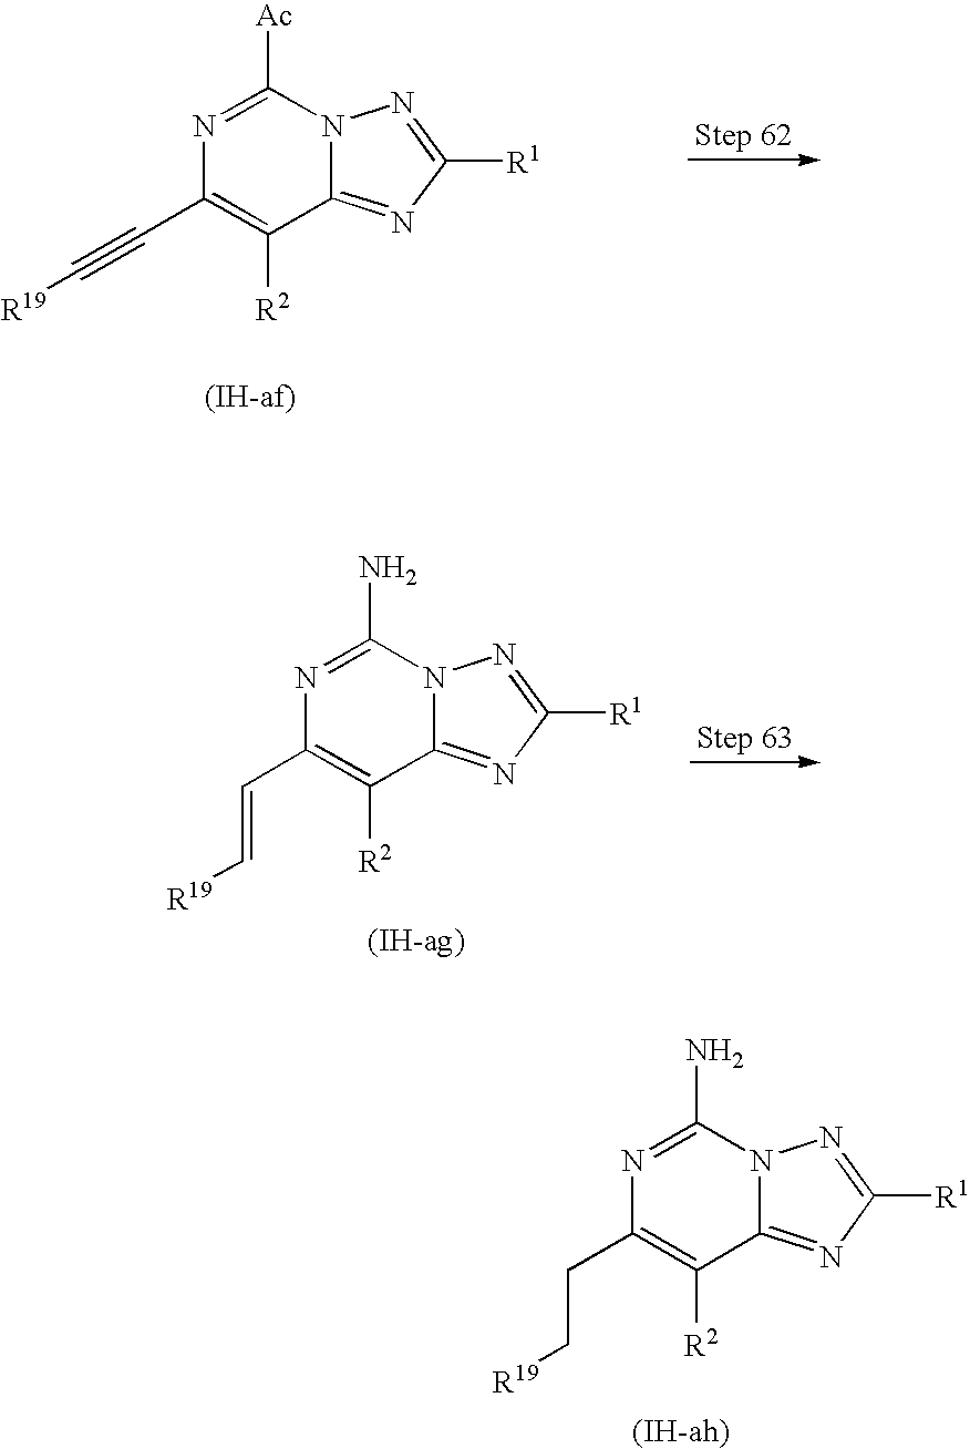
[(IH-ah)].NC1=NC(CC[R19])=C([R2])C2=NC([R1])=NN12.[(IH-ag)].NC1=NC(C=C[R19])=C([R2])C2=NC([R1])=NN12.[(IH-af)].[Ac]C1=NC(C#C[R19])=C([R2])C2=NC([R1])=NN12
